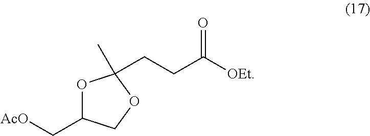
O1C(C[AcO])COC1(C)CCC([OEt])=O
